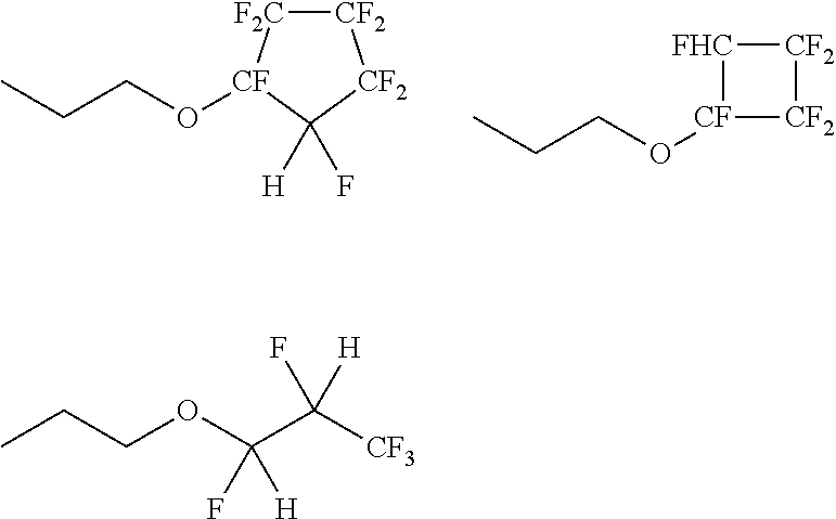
[CF2]1[F2C][CF](OCCC)C([H])(F)[CF2]1.[FHC]1[CF](OCCC)[CF2][CF2]1.CCCOC(C([CF3])(F)[H])(F)[H]
